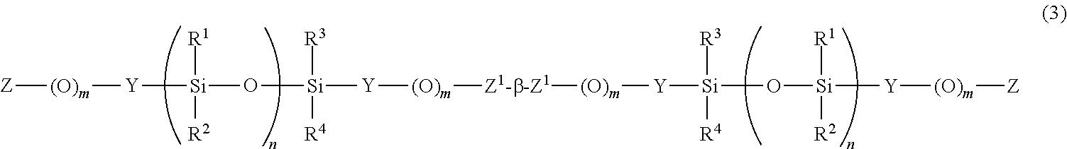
[Z][(O)m][Y][Si](O[Si]([Y][(O)m][Z1-b-Z1][(O)m][Y][Si](O[Si]([Y][(O)m][Z])([R1])[R2])([R3])[R4])([R3])[R4])([R1])[R2]
